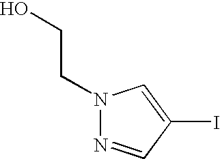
C(N1N=CC(I)=C1)CO
